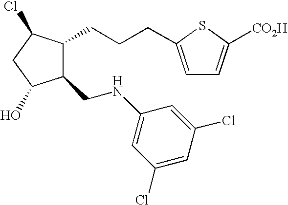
C1(CNC2=CC(Cl)=CC(Cl)=C2)C(CCCC2=CC=C([CO2H])S2)C(Cl)CC1O
